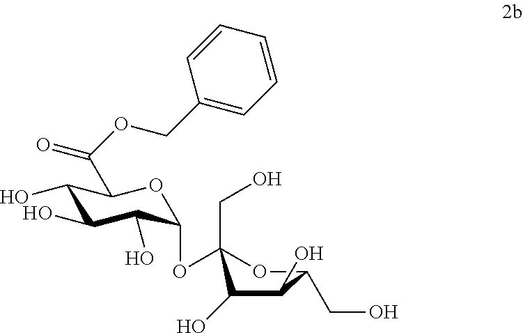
C1(O)C(O)C(O)C(OC2(CO)OC(CO)C(O)C2O)OC1C(OCC1=CC=CC=C1)=O
